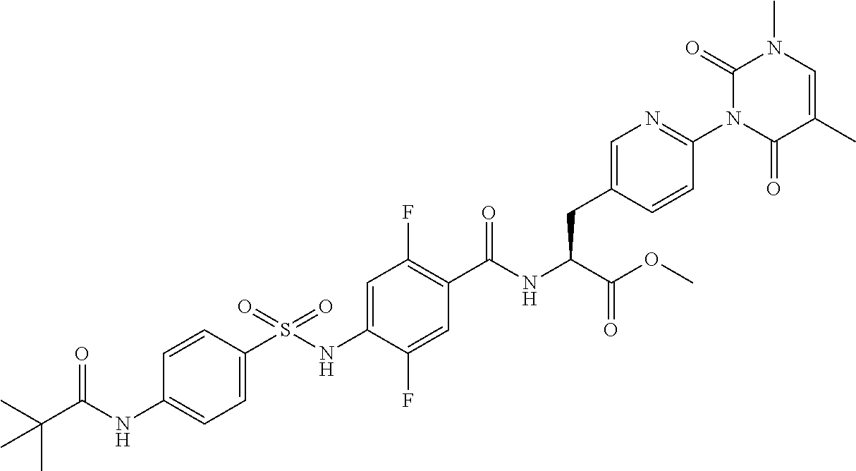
C1=C(S(NC2=CC(F)=C(C(NC(C(OC)=O)CC3=CN=C(N4C(=O)C(C)=CN(C)C4=O)C=C3)=O)C=C2F)(=O)=O)C=CC(NC(C(C)(C)C)=O)=C1
